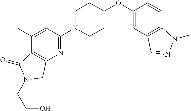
C1(OC2CCN(C3=NC4=C(C(=O)N(CCO)C4)C(C)=C3C)CC2)=CC2=C(C=C1)N(C)N=C2
